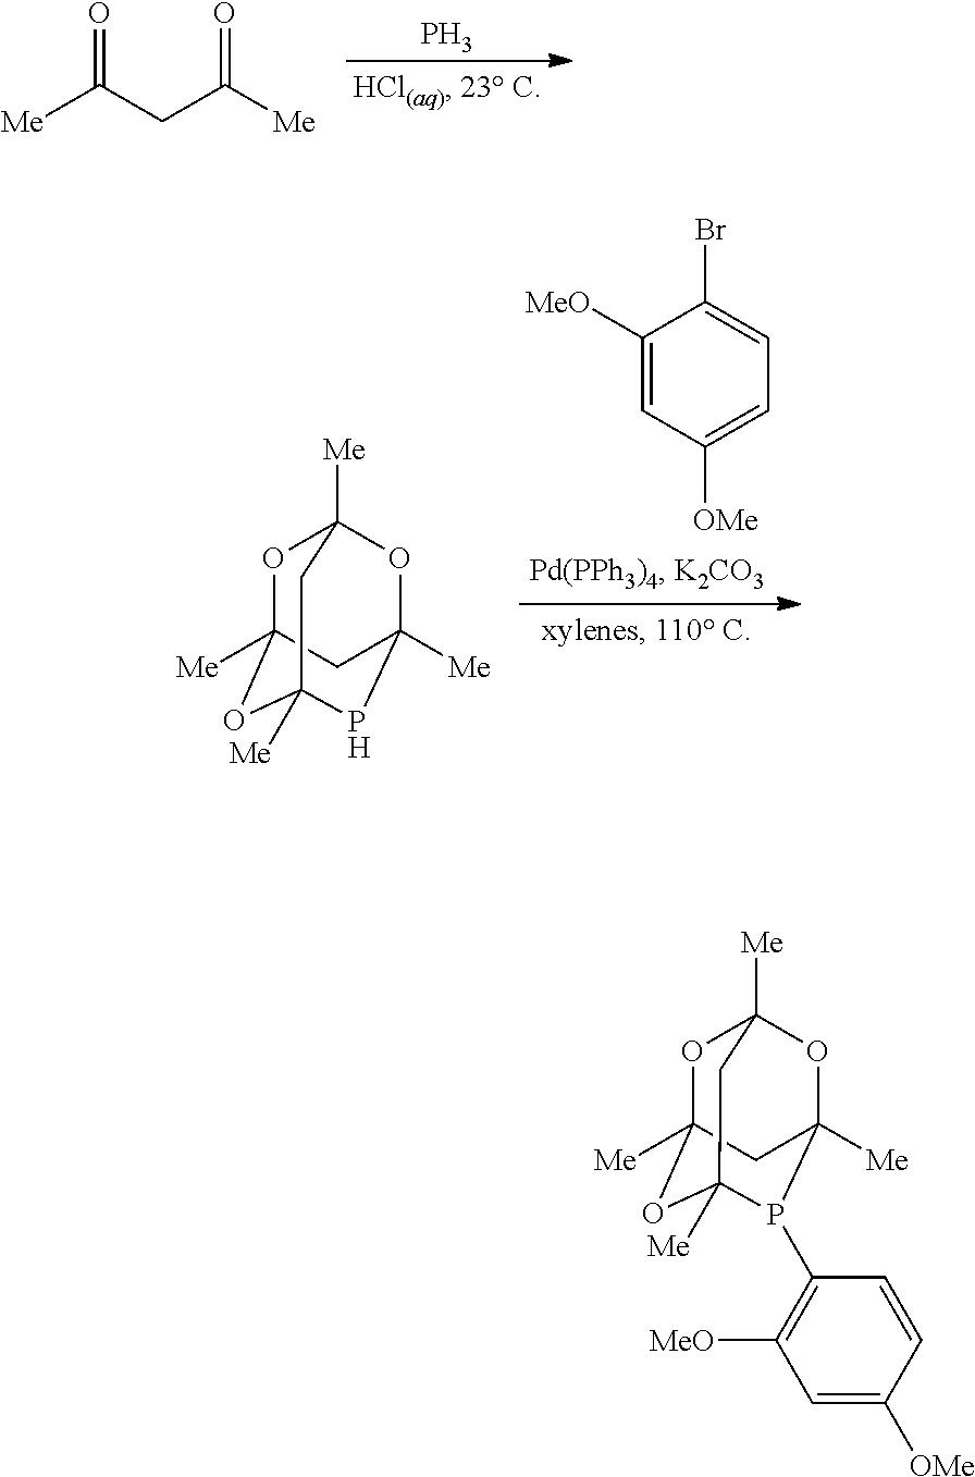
P.O=C(CC([Me])=O)[Me].C1([MeO])=CC([OMe])=CC=C1Br.O1C2([Me])OC3([Me])PC([Me])(OC1([Me])C3)C2.O1C2([Me])OC3([Me])P(C4=C([MeO])C=C([OMe])C=C4)C([Me])(OC1([Me])C3)C2
